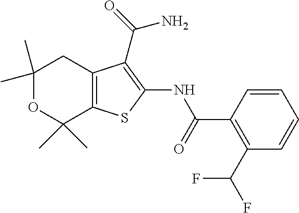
C1(C)(C)OC(C)(C)C2=C(C1)C(C(N)=O)=C(NC(=O)C1=C(C(F)F)C=CC=C1)S2
